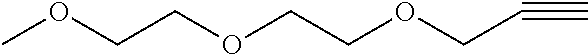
C(OCCOCC#C)COC
